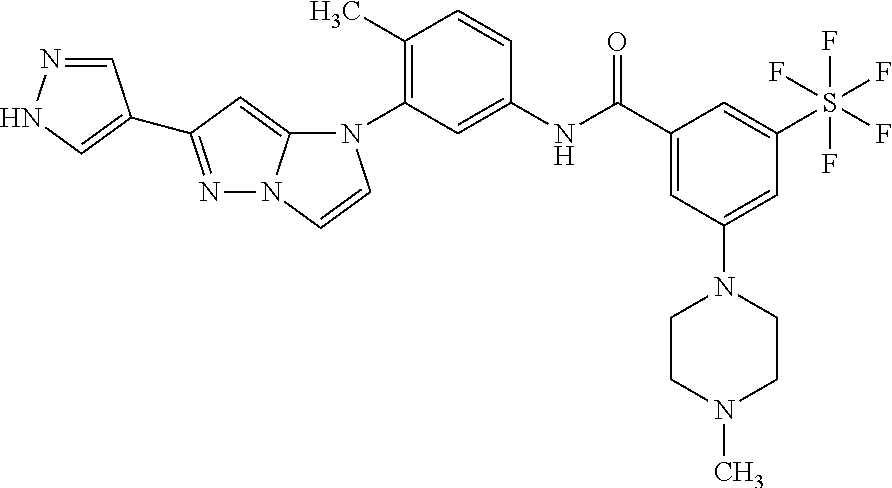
C1(C)=C(N2C3=CC(C4=CNN=C4)=NN3C=C2)C=C(NC(C2=CC(N3CCN(C)CC3)=CC(S(F)(F)(F)(F)F)=C2)=O)C=C1
